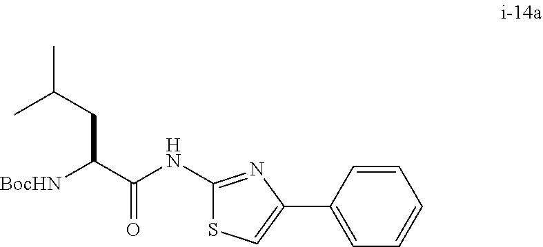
[BocHN]C(C(NC1=NC(C2=CC=CC=C2)=CS1)=O)CC(C)C
